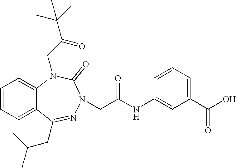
C1=CC=C2C(=C1)N(CC(C(C)(C)C)=O)C(=O)N(CC(NC1=CC(C(O)=O)=CC=C1)=O)N=C2CC(C)C
